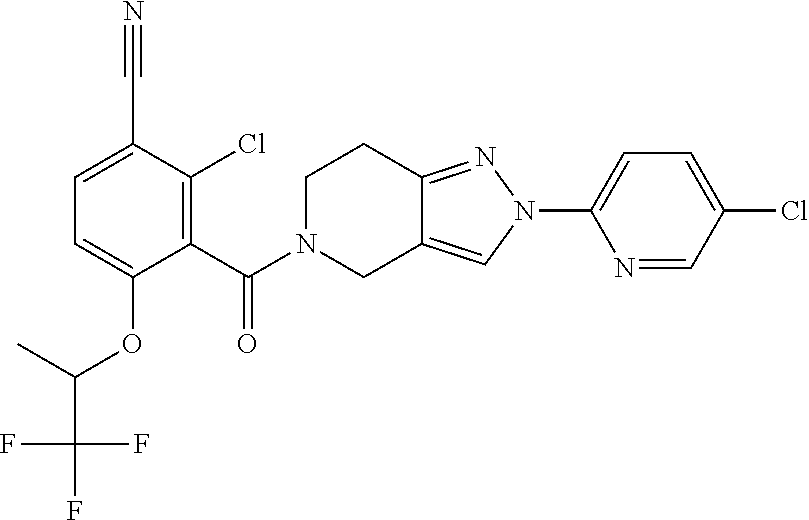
C1(Cl)=CC=C(N2N=C3C(=C2)CN(C(=O)C2=C(Cl)C(C#N)=CC=C2OC(C(F)(F)F)C)CC3)N=C1
